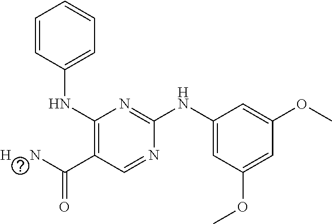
C1=NC(NC2=CC(OC)=CC(OC)=C2)=NC(NC2=CC=CC=C2)=C1C(=O)[H     N]
